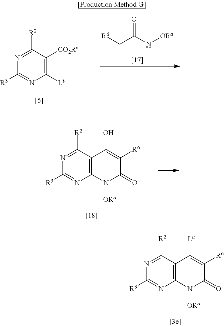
C1([Lb])=C([CO2Rc])C([R2])=NC([R3])=N1.C(N[ORa])(C[R6])=O.C12=C(C([R2])=NC([R3])=N1)C(O)=C([R6])C(=O)N2[ORa].C12=C(C([R2])=NC([R3])=N1)C([La])=C([R6])C(=O)N2[ORa]
